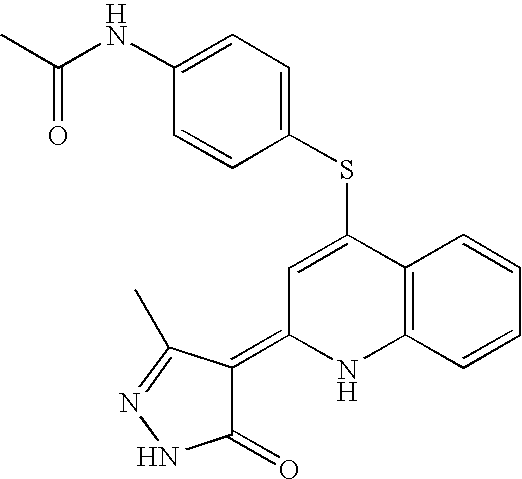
C1(SC2=CC(=C3C(=O)NN=C3C)NC3=C2C=CC=C3)=CC=C(NC(C)=O)C=C1
